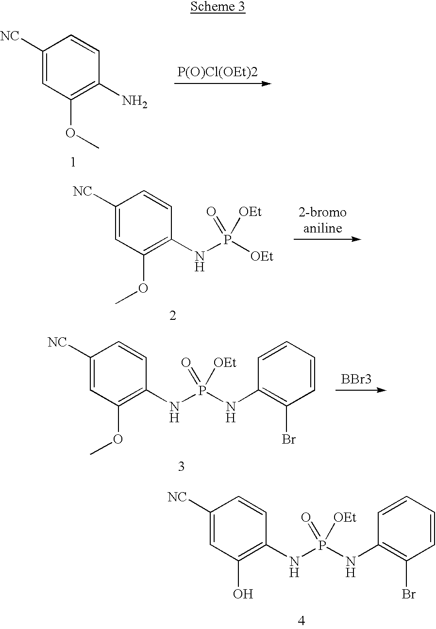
C1(NP(NC2=C(Br)C=CC=C2)(=O)[OEt])=C(O)C=C([NC])C=C1.C1(N)=C(OC)C=C([NC])C=C1.C1(NP([OEt])(=O)[OEt])=C(OC)C=C([NC])C=C1.C1(NP(NC2=C(Br)C=CC=C2)(=O)[OEt])=C(OC)C=C([NC])C=C1.[BBr3]
